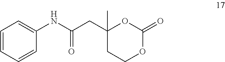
C1(CC(NC2=CC=CC=C2)=O)(C)CCOC(=O)O1
